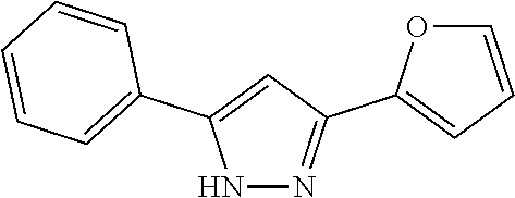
N1N=C(C2=CC=CO2)C=C1C1=CC=CC=C1
